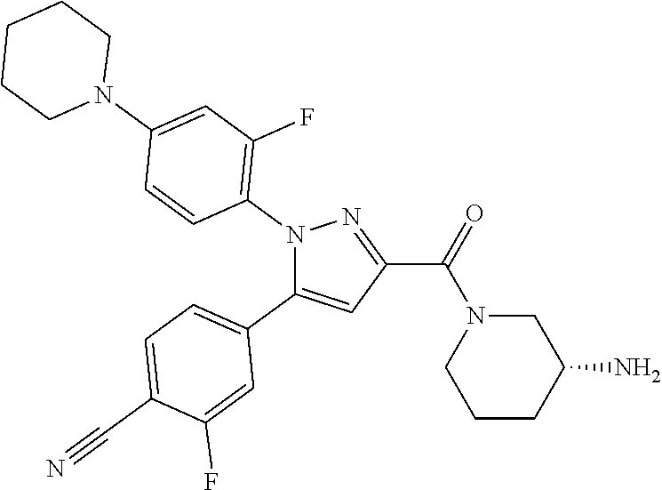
C1=C(C#N)C(F)=CC(C2=CC(C(=O)N3CCCC(N)C3)=NN2C2=C(F)C=C(N3CCCCC3)C=C2)=C1
